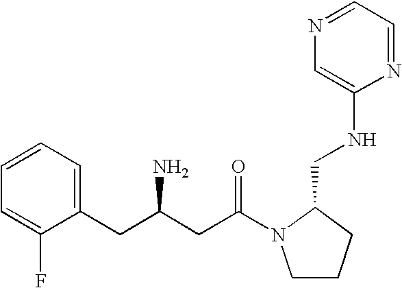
C1=CC=C(CC(CC(=O)N2CCCC2CNC2=CN=CC=N2)N)C(F)=C1
